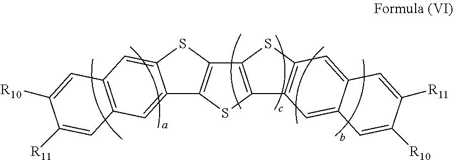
C12=CC3=C(C=C1SC1=C2SC2=C1SC1=C2C=C2C(=C1)C=C([R11])C([R10])=C2)C=C([R10])C([R11])=C3
